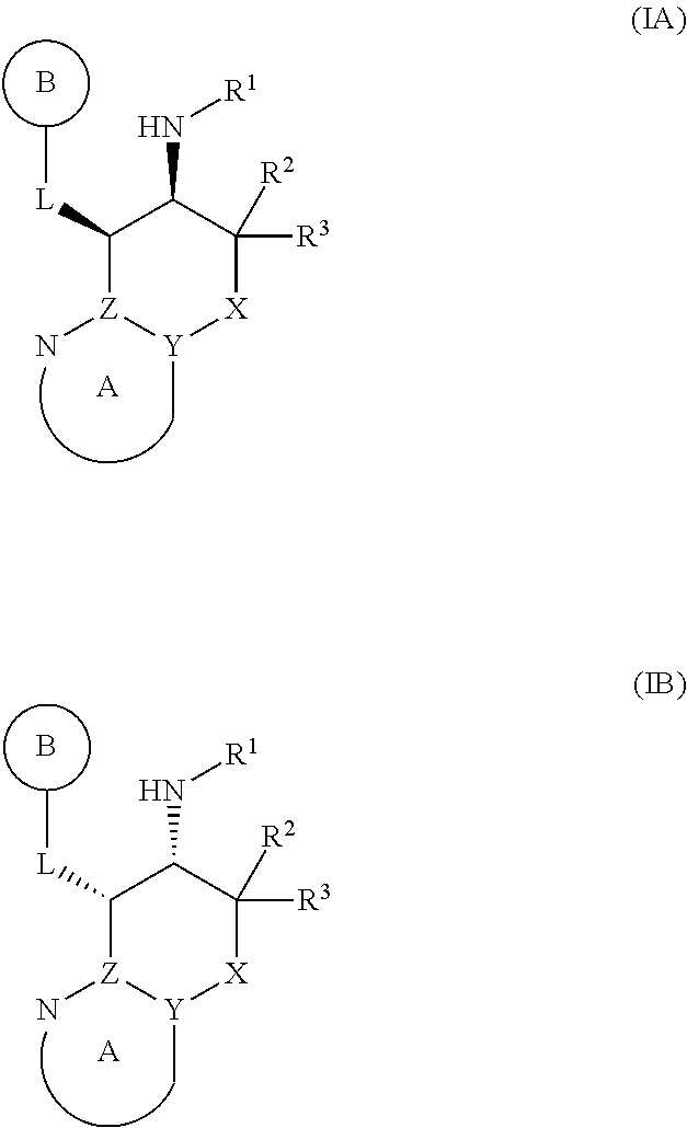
C1([L]C)[Z](N)[Y](C)[X]C([R3])([R2])C1N[R1].B.[A].C1([L]C)[Z](N)[Y](C)[X]C([R3])([R2])C1N[R1].B.[A]
